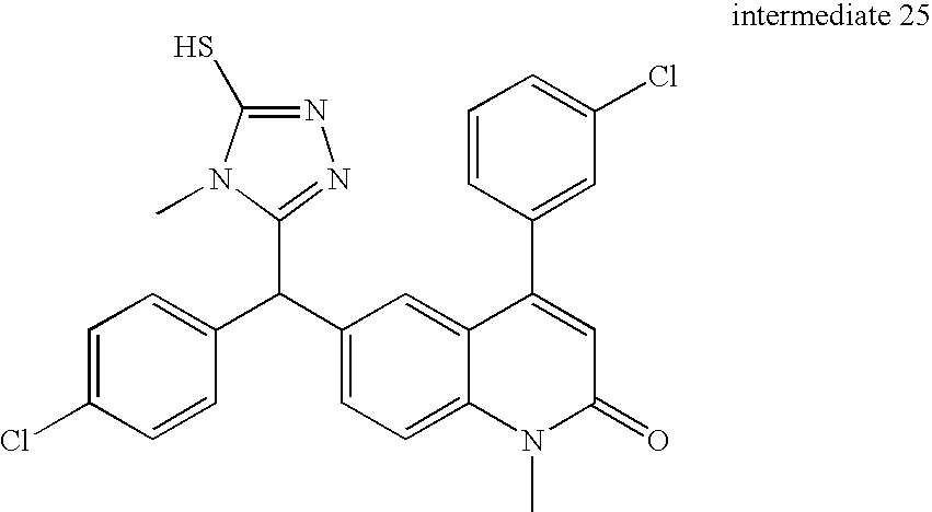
C1=C(Cl)C=CC(C(C2=CC=C3C(=C2)C(C2=CC(Cl)=CC=C2)=CC(=O)N3C)C2=NN=C(S)N2C)=C1
